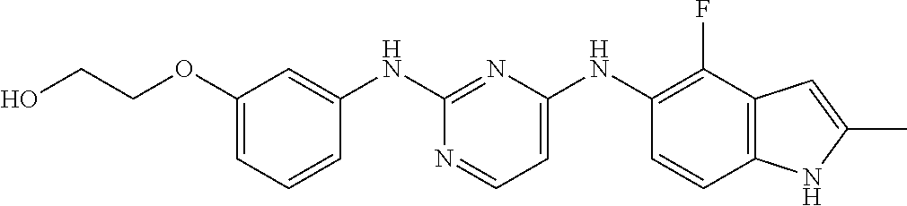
OCCOC1=CC=CC(NC2=NC(NC3=C(F)C4=C(C=C3)NC(C)=C4)=CC=N2)=C1
